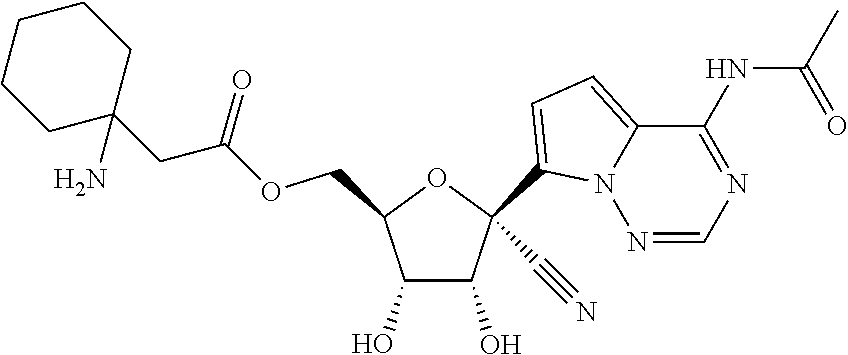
C1(O)C(O)C(COC(CC2(N)CCCCC2)=O)OC1(C1=CC=C2N1N=CN=C2NC(=O)C)C#N
